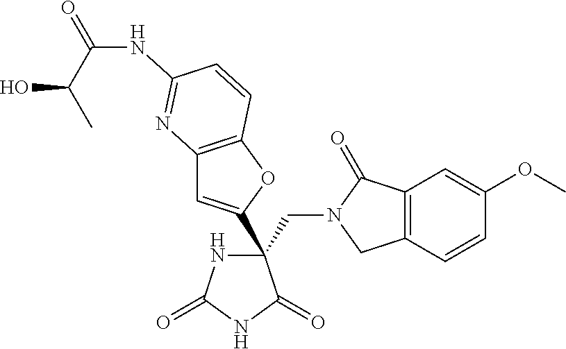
C(C1(C2=CC3=C(O2)C=CC(NC(=O)C(C)O)=N3)NC(=O)NC1=O)N1CC2=C(C1=O)C=C(OC)C=C2
